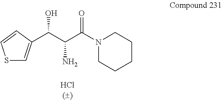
C(C(C(=O)N1CCCCC1)N)(O)C1=CSC=C1
